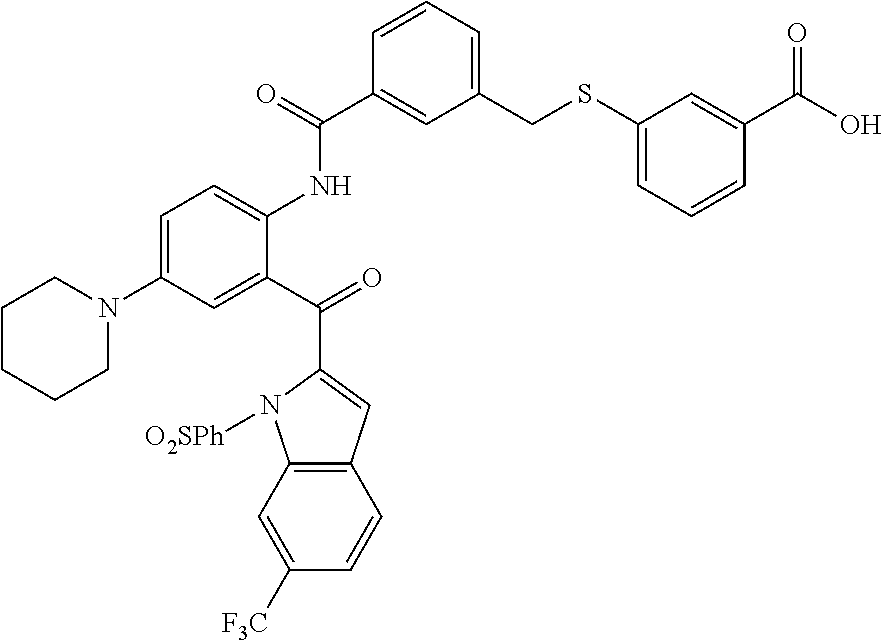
C1=C(N2CCCCC2)C=C(C(=O)C2=CC3=C(N2[O2SPh])C=C([F3C])C=C3)C(NC(C2=CC(CSC3=CC=CC(C(O)=O)=C3)=CC=C2)=O)=C1
